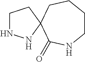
C1CCCC2(C(=O)N1)NNCC2
